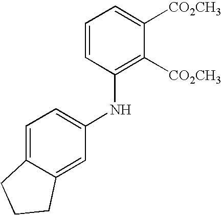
C1=CC(NC2=CC=C3C(=C2)CCC3)=C([CO2CH3])C([CO2CH3])=C1
